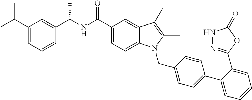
C1=C(C(C)C)C=C(C(NC(C2=CC=C3C(=C2)C(C)=C(C)N3CC2=CC=C(C3=CC=CC=C3C3=NNC(=O)O3)C=C2)=O)C)C=C1
